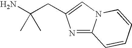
N1=C2N(C=C1CC(N)(C)C)C=CC=C2
